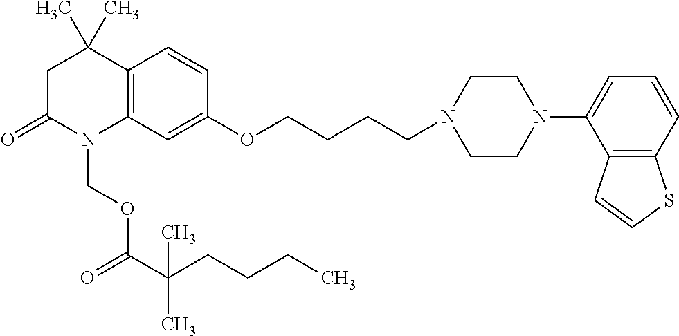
C1C(=O)N(COC(C(CCCC)(C)C)=O)C2=C(C1(C)C)C=CC(OCCCCN1CCN(C3=CC=CC4=C3C=CS4)CC1)=C2
